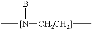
C[[N]([CH2CH2]]C)B
